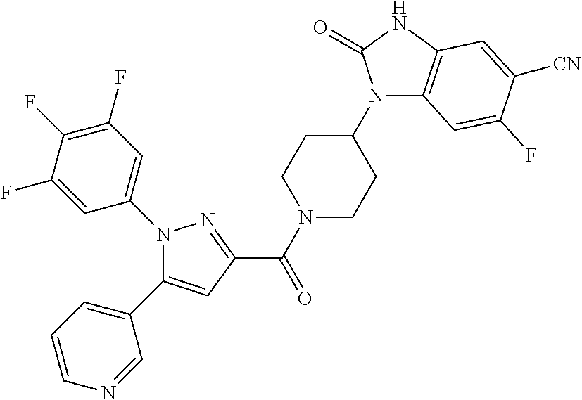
N1(C(C2=NN(C3=CC(F)=C(F)C(F)=C3)C(C3=CC=CN=C3)=C2)=O)CCC(N2C3=C(NC2=O)C=C([CN])C(F)=C3)CC1
